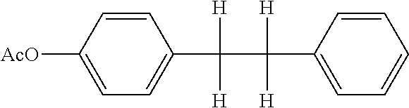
C1=C([AcO])C=CC(C([H])(C(C2=CC=CC=C2)([H])[H])[H])=C1
